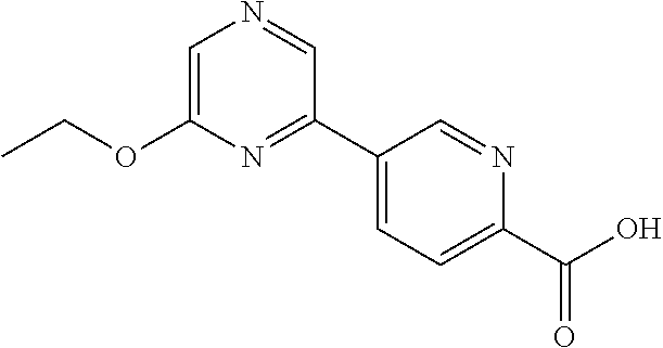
C1=C(OCC)N=C(C2=CC=C(C(O)=O)N=C2)C=N1
